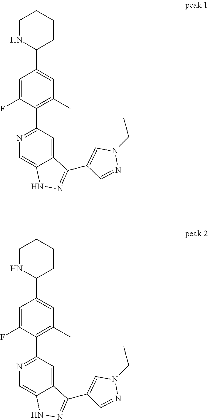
N1=C(C2=C(C)C=C(C3CCCCN3)C=C2F)C=C2C(=C1)NN=C2C1=CN(CC)N=C1.N1=C(C2=C(C)C=C(C3CCCCN3)C=C2F)C=C2C(=C1)NN=C2C1=CN(CC)N=C1
